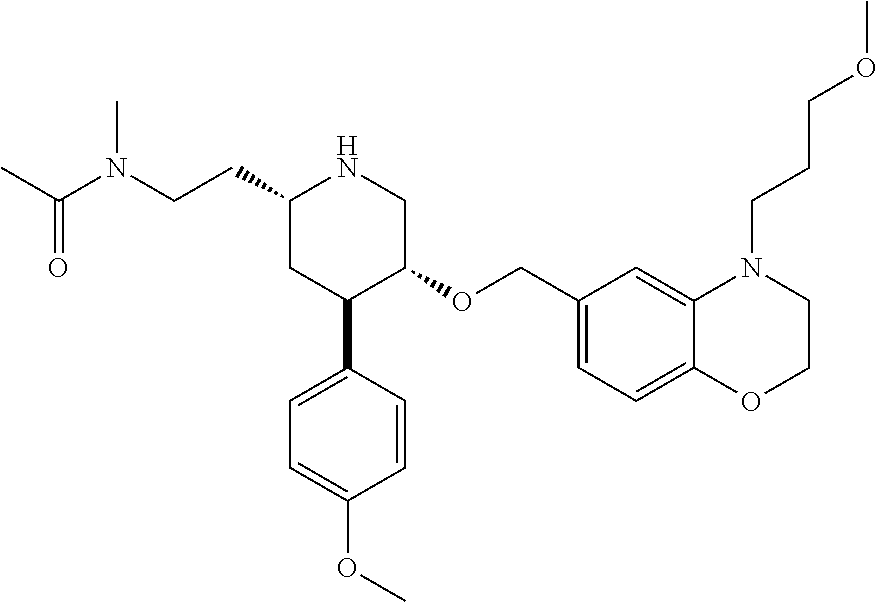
C1(CCN(C(C)=O)C)CC(C2=CC=C(OC)C=C2)C(OCC2=CC=C3C(=C2)N(CCCOC)CCO3)CN1
